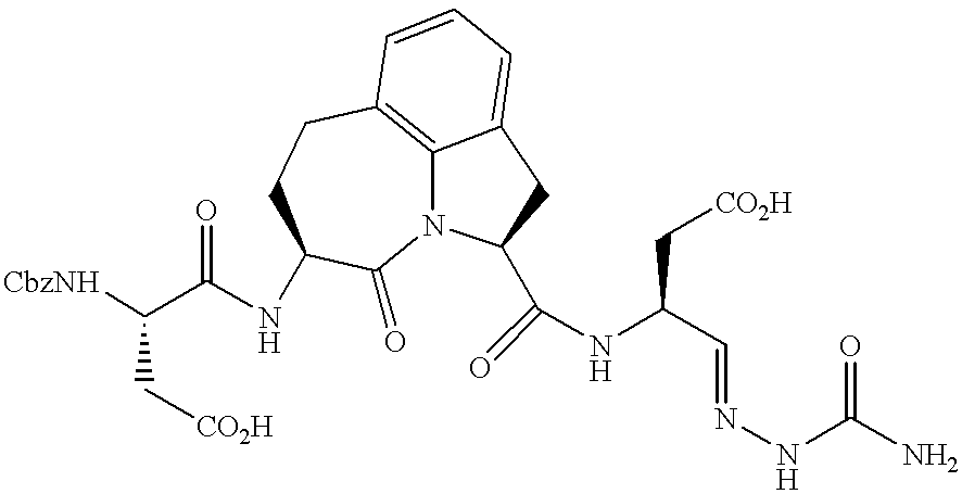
C(C(=O)NC1CCC2=C3N(C1=O)C(C(=O)NC(C=NNC(N)=O)C[CO2H])CC3=CC=C2)(C[CO2H])[CbzNH]
